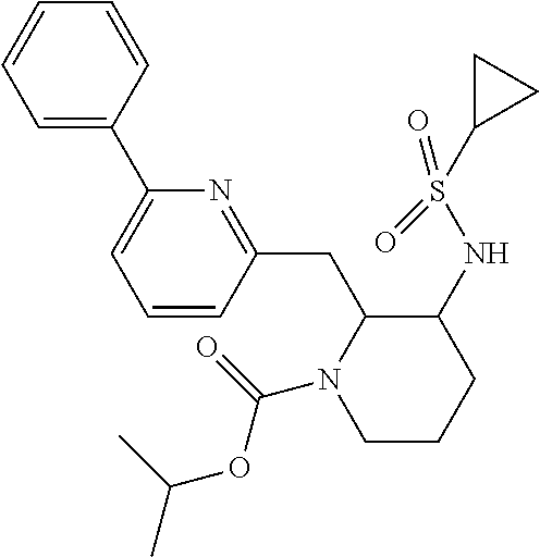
C(C)(C)OC(=O)N1CCCC(NS(C2CC2)(=O)=O)C1CC1=NC(C2=CC=CC=C2)=CC=C1
